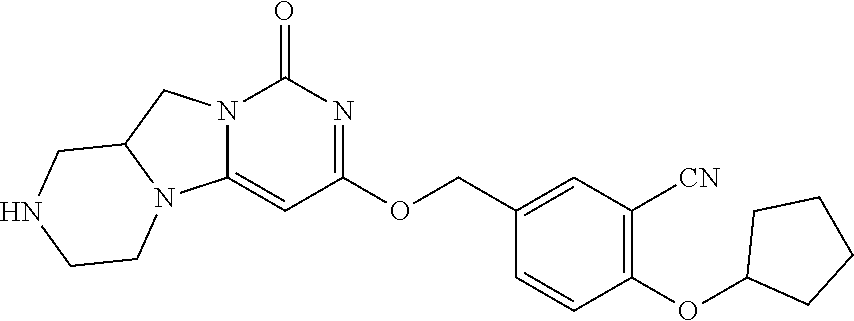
C12=CC(OCC3=CC([CN])=C(OC4CCCC4)C=C3)=NC(=O)N1CC1N2CCNC1
